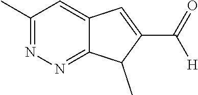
C1(C)=NN=C2C(=C1)C=C(C([H])=O)C2C
